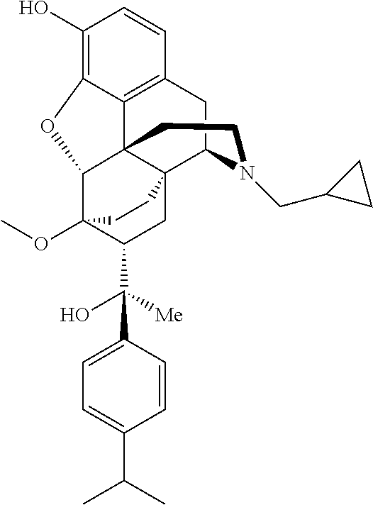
C1(O)=C2C3=C(C=C1)CC1N(CC4CC4)CCC34C(C3(OC)C(C([Me])(O)C5=CC=C(C(C)C)C=C5)CC41CC3)O2
